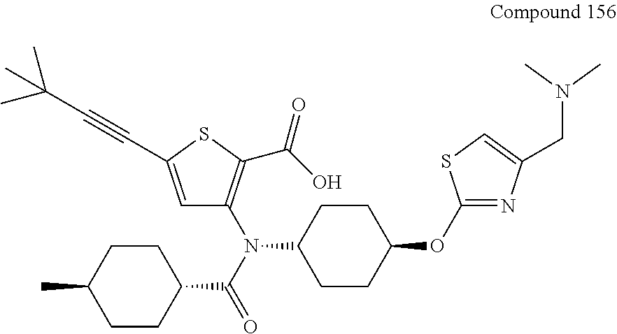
C1CC(C(N(C2=C(C(O)=O)SC(C#CC(C)(C)C)=C2)C2CCC(OC3=NC(CN(C)C)=CS3)CC2)=O)CCC1C
